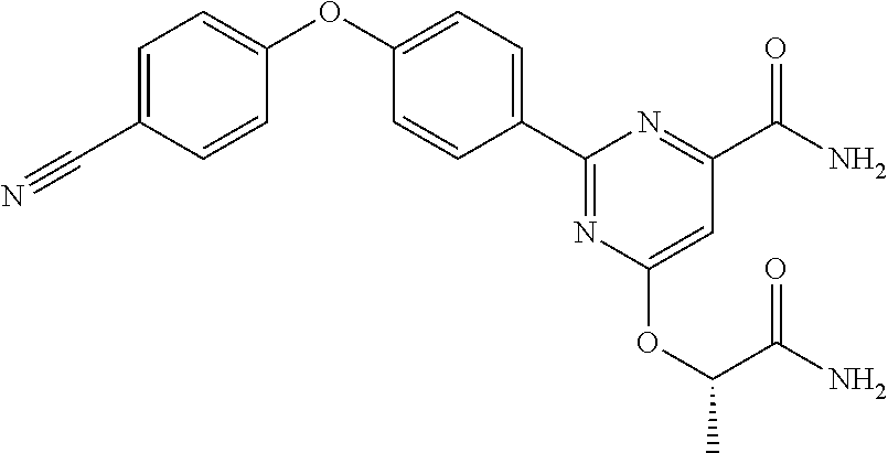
C1=C(C#N)C=CC(OC2=CC=C(C3=NC(OC(C)C(N)=O)=CC(C(N)=O)=N3)C=C2)=C1
